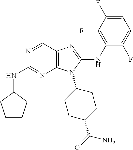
N1=CC2=C(N=C1NC1CCCC1)N(C1CCC(C(=O)N)CC1)C(NC1=C(F)C(F)=CC=C1F)=N2
